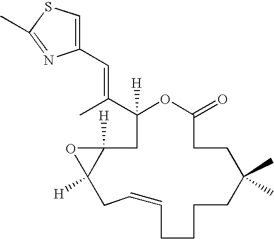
C1(C(C)=CC2=CSC(C)=N2)([H])CC2([H])C([H])(O2)CC=CCCCCC(C)(C)CCC(=O)O1
